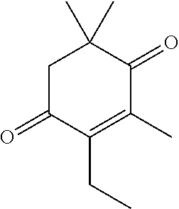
C1C(=O)C(CC)=C(C)C(=O)C1(C)C
